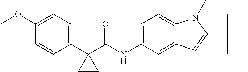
C1(C2(C(NC3=CC=C4C(=C3)C=C(C(C)(C)C)N4C)=O)CC2)=CC=C(OC)C=C1
